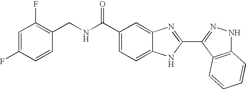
C1(C(NCC2=C(F)C=C(F)C=C2)=O)=CC=C2C(=C1)N=C(C1=NNC3=C1C=CC=C3)N2
